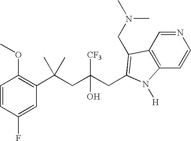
C1=CC(F)=CC(C(CC(CC2=C(CN(C)C)C3=C(C=CN=C3)N2[H])([CF3])O)(C)C)=C1OC
